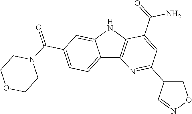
C12=CC=C(C(=O)N3CCOCC3)C=C1NC1=C2N=C(C2=CON=C2)C=C1C(=O)N
